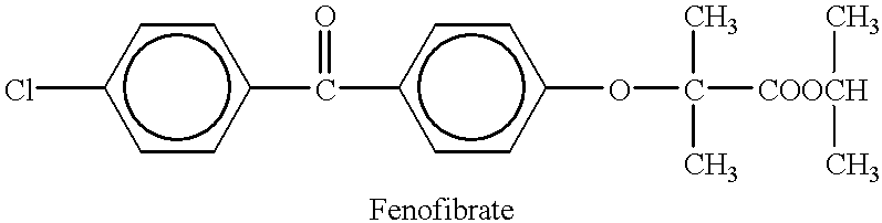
Clc1ccc(C(c2ccc(OC([COOCH](C)C)(C)C)cc2)=O)cc1
